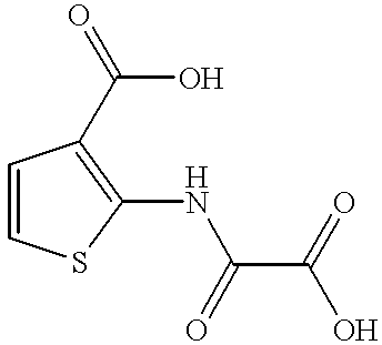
C1=CSC(NC(C(=O)O)=O)=C1C(O)=O
